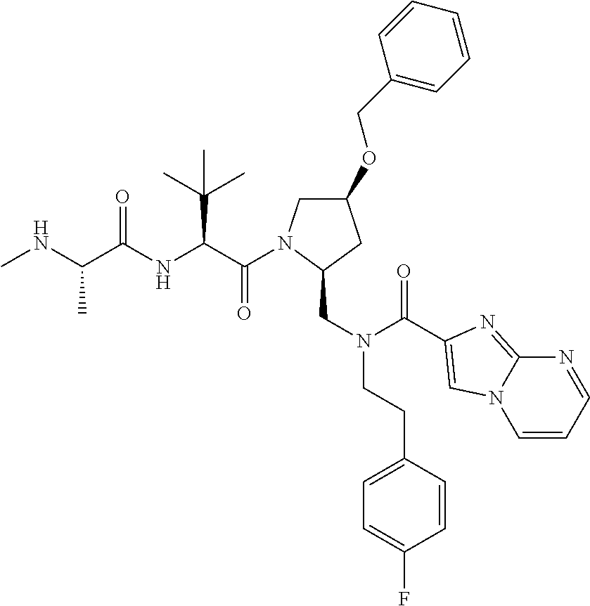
C1(OCC2=CC=CC=C2)CN(C(=O)C(C(C)(C)C)NC(=O)C(C)NC)C(CN(C(=O)C2=CN3C(=N2)N=CC=C3)CCC2=CC=C(F)C=C2)C1
